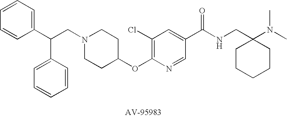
C(CN1CCC(OC2=C(Cl)C=C(C(NCC3(N(C)C)CCCCC3)=O)C=N2)CC1)(C1=CC=CC=C1)C1=CC=CC=C1
